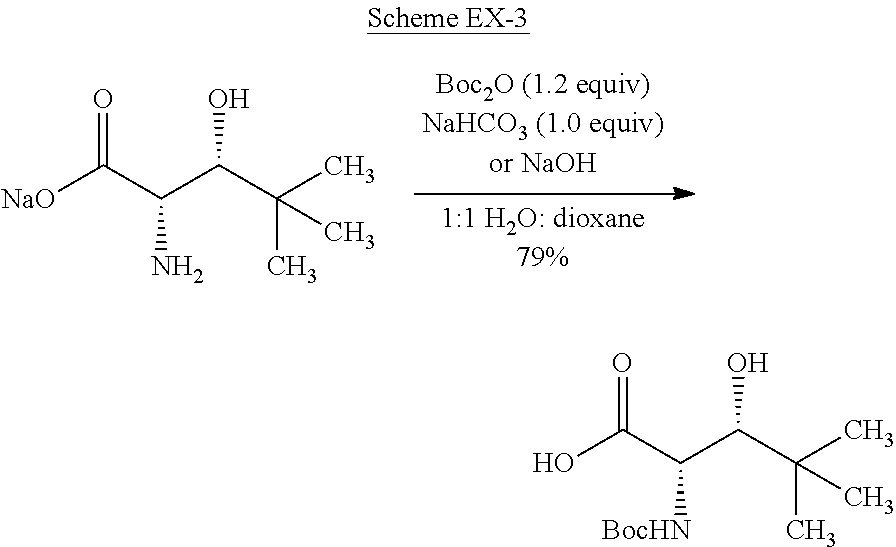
[NaO]C(C(C(C(C)(C)C)O)N)=O.OC(C(C(C(C)(C)C)O)[BocHN])=O
